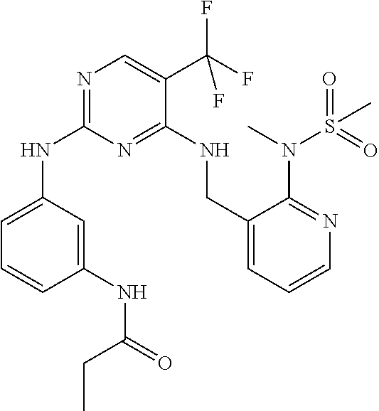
C1(NC(=O)CC)=CC(NC2=NC=C(C(F)(F)F)C(NCC3=CC=CN=C3N(S(C)(=O)=O)C)=N2)=CC=C1
